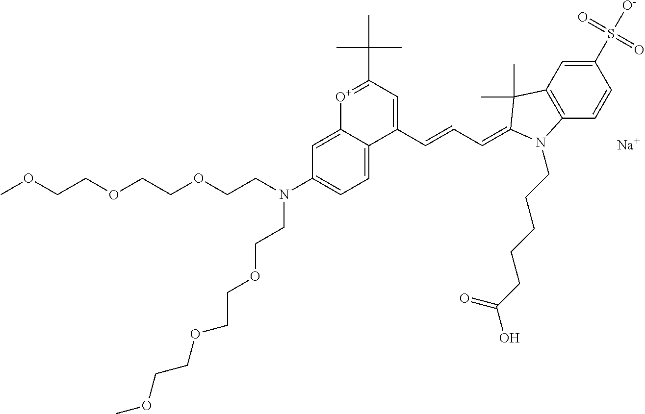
C1=C2C(=CC=C1N(CCOCCOCCOC)CCOCCOCCOC)C(C=CC=C1C(C)(C)C3=C(C=CC(S([O-])(=O)=O)=C3)N1CCCCCC(O)=O)=CC(C(C)(C)C)=[O+]2.[Na]
